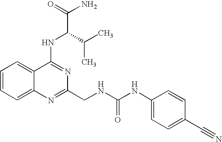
C12=CC=CC=C1N=C(CNC(NC1=CC=C(C#N)C=C1)=O)N=C2NC(C(N)=O)C(C)C
